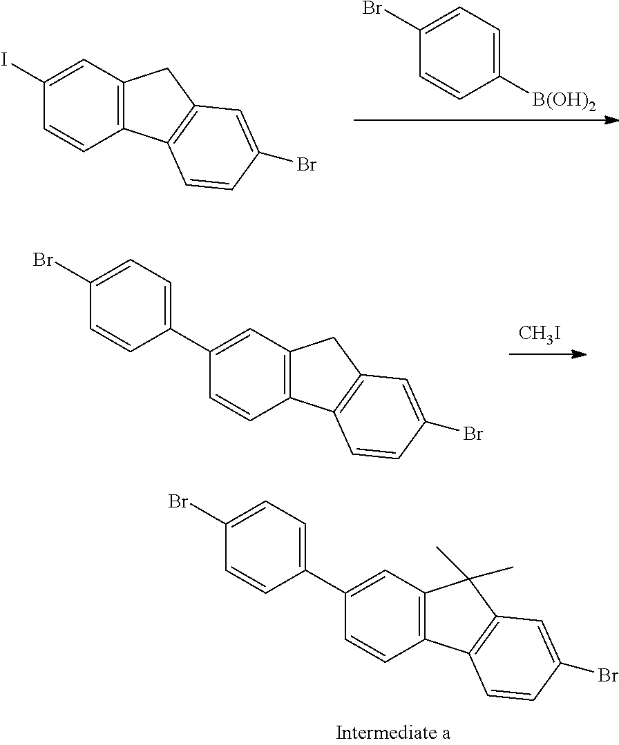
C1=CC([B(OH)2])=CC=C1Br.C1=CC2=C(C=C1I)CC1=C2C=CC(Br)=C1.[CH3I].C1=CC2=C(C=C1C1=CC=C(Br)C=C1)CC1=C2C=CC(Br)=C1.C1=CC2=C(C=C1C1=CC=C(Br)C=C1)C(C)(C)C1=C2C=CC(Br)=C1
